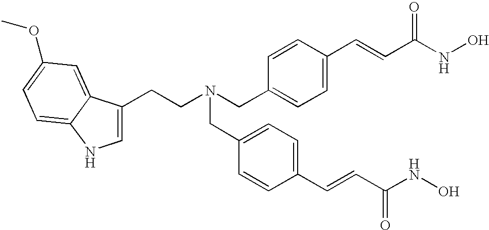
C1=C(CCN(CC2=CC=C(C=CC(NO)=O)C=C2)CC2=CC=C(C=CC(=O)NO)C=C2)C2=CC(OC)=CC=C2N1
